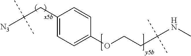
C(CC1=CC=C(OCCC(NC)(C)C)C=C1)([N3])(C)C
